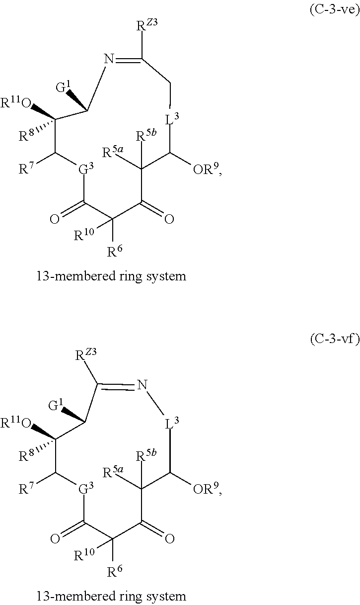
C1([R11O])([R8])C([R7])[G3]C(=O)C([R6])([R10])C(=O)C([R5a])([R5b])C([OR9])[L3]CC([RZ3])=NC1[G1].C1([R11O])([R8])C([R7])[G3]C(=O)C([R6])([R10])C(=O)C([R5a])([R5b])C([OR9])[L3]N=C([RZ3])C1[G1]
